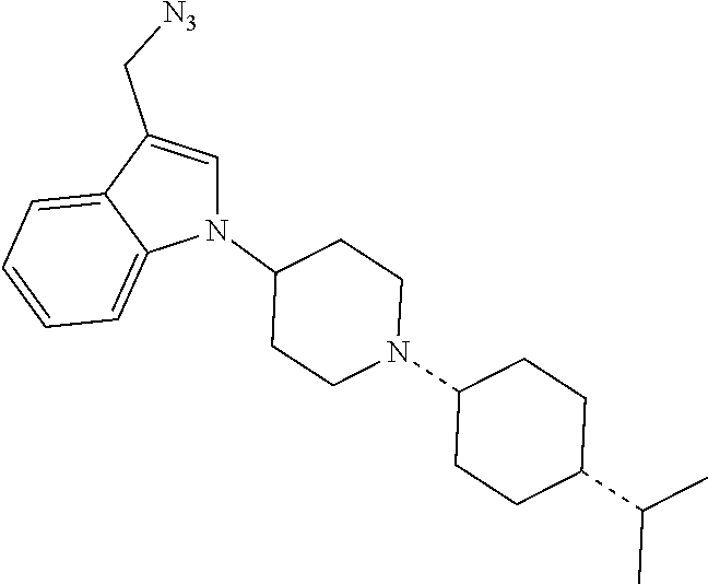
N1(C2CCN(C3CCC(C(C)C)CC3)CC2)C=C(C[N3])C2=CC=CC=C12
